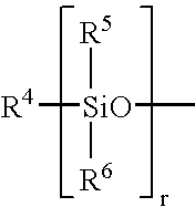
[R4][SiO](C)([R5])[R6]
